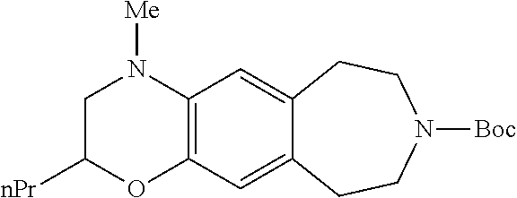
C12=C(C=C3C(=C1)CCN([Boc])CC3)N([Me])CC([nPr])O2
